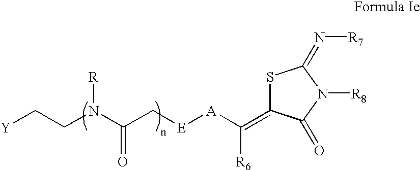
S1C(=C([A][E]CC(N(CC[Y])[R])=O)[R6])C(=O)N([R8])C1=N[R7]
